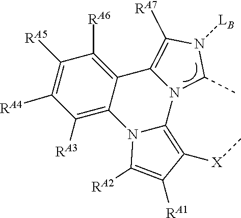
N12C(C)N([LB])C([RA7])=C1C1=C([RA6])C([RA5])=C([RA4])C([RA3])=C1N1C2=C([X]C)C([RA1])=C1[RA2]
